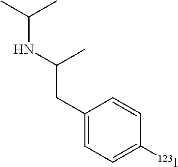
N(C(C)C)C(CC1=CC=C([123I])C=C1)C
